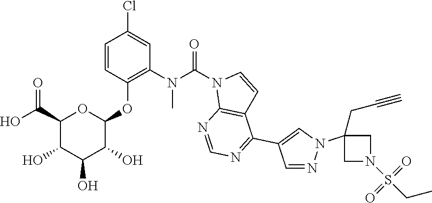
C1=NC2=C(C=CN2C(N(C)C2=C(OC3C(O)C(O)C(O)C(C(O)=O)O3)C=CC(Cl)=C2)=O)C(C2=CN(C3(CC#C)CN(S(CC)(=O)=O)C3)N=C2)=N1
